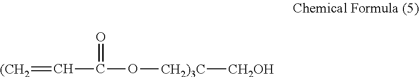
[(CH2]=CC(O[CH2)3C][CH2OH])=O
